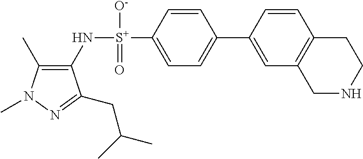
C1(C)=C(N[S+](C2=CC=C(C3=CC4=C(C=C3)CCNC4)C=C2)([O-])=O)C(CC(C)C)=NN1C
